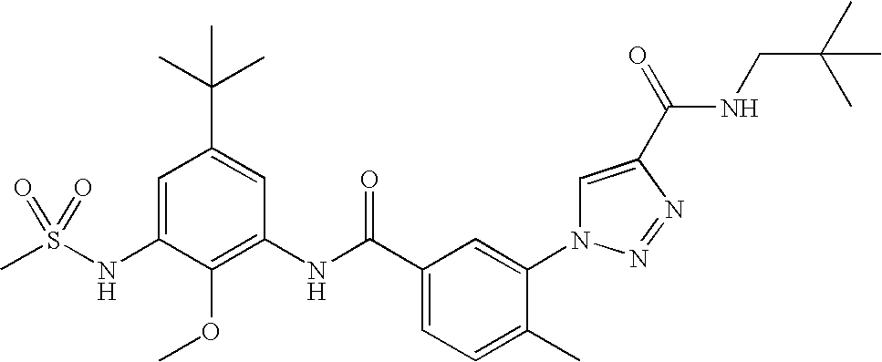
CS(NC1=CC(C(C)(C)C)=CC(NC(C2=CC=C(C)C(N3C=C(C(=O)NCC(C)(C)C)N=N3)=C2)=O)=C1OC)(=O)=O
